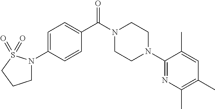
C1=C(N2CCCS2(=O)=O)C=CC(C(N2CCN(C3=NC(C)=C(C)C=C3C)CC2)=O)=C1
